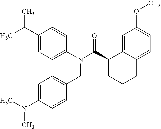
C1(C(C)C)=CC=C(N(C(C2CCCC3=CC=C(OC)C=C23)=O)CC2=CC=C(N(C)C)C=C2)C=C1
